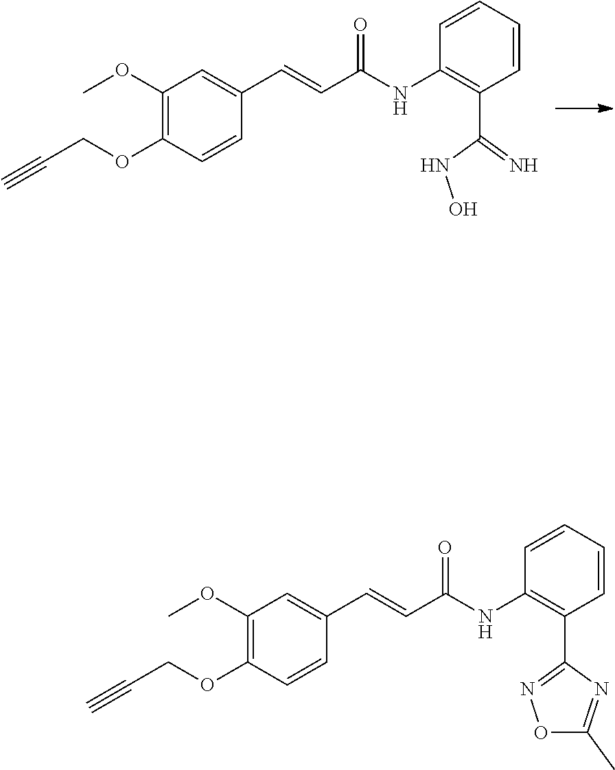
C1(OC)=C(OCC#C)C=CC(C=CC(=O)NC2=C(C(NO)=N)C=CC=C2)=C1.C1(OC)=C(OCC#C)C=CC(C=CC(=O)NC2=C(C3=NOC(C)=N3)C=CC=C2)=C1
